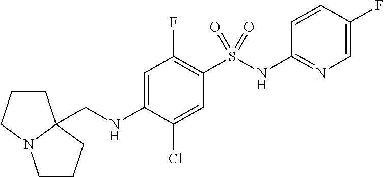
C1(NS(C2=C(F)C=C(NCC34CCCN3CCC4)C(Cl)=C2)(=O)=O)=NC=C(F)C=C1
